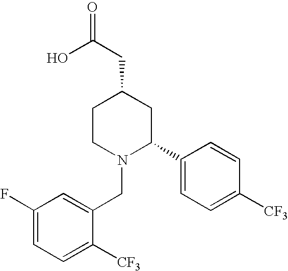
C1(F)=CC=C([CF3])C(CN2C(C3=CC=C([CF3])C=C3)CC(CC(=O)O)CC2)=C1
